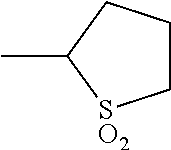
C1CCC(C)[SO2]1
